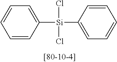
C1=CC([Si](C2=CC=CC=C2)(Cl)Cl)=CC=C1
